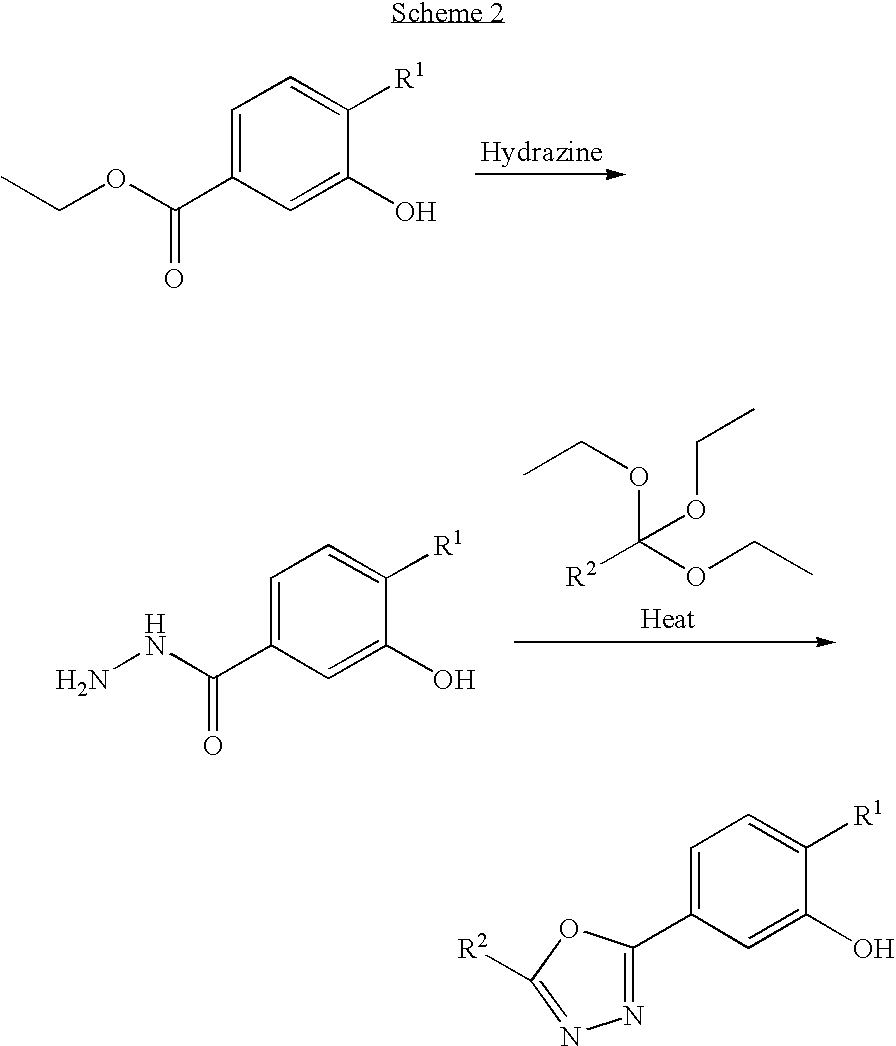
C1=C(C(OCC)=O)C=C(O)C([R1])=C1.[R2]C(OCC)(OCC)OCC.C1=C(C(NN)=O)C=C(O)C([R1])=C1.C1=C(C2=NN=C([R2])O2)C=C(O)C([R1])=C1
